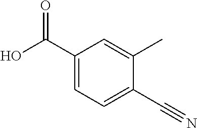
C1(C(O)=O)=CC=C(C#N)C(C)=C1
